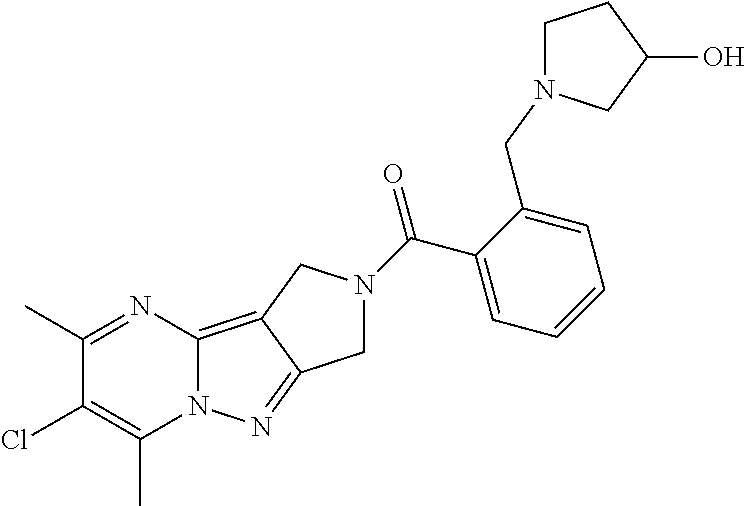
O=C(C1=CC=CC=C1CN1CCC(O)C1)N1CC2=NN3C(=C2C1)N=C(C)C(Cl)=C3C
